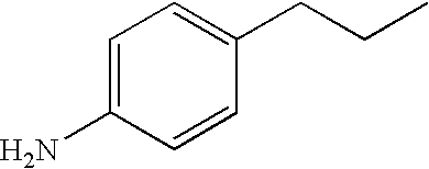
C1=C(N)C=CC(CCC)=C1
